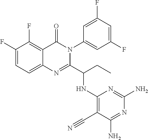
C1(F)=CC=C2C(=C1F)C(=O)N(C1=CC(F)=CC(F)=C1)C(C(CC)NC1=C(C#N)C(N)=NC(N)=N1)=N2
